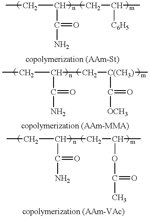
CCC(CC(C)[C6H5])C(=O)N.CCC(C[C(CH3)](C)C([OCH3])=O)C(=O)N.CCC(CC(C)OC(C)=O)C(=O)N
